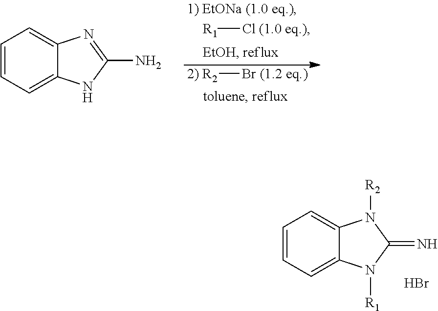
C1=CC=C2C(=C1)N([R2])C(=N)N2[R1].Br.[R1][Cl (1.0 eq.)].[2) R2][Br (1.2 eq.)].C1=CC=C2C(=C1)N=C(N)[NH]2
